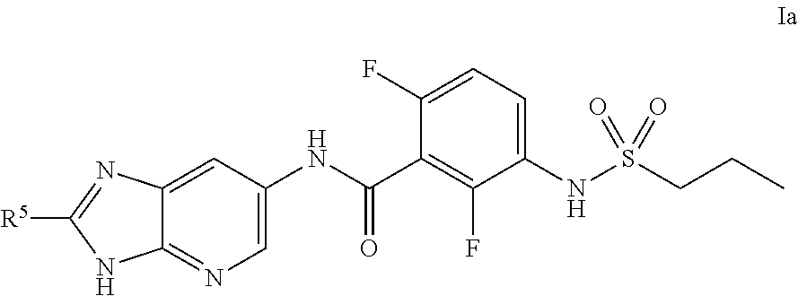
C1=C2C(=NC=C1NC(C1=C(F)C(NS(CCC)(=O)=O)=CC=C1F)=O)NC([R5])=N2
